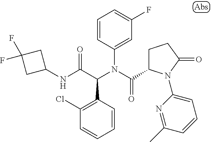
C1=CC(C(C(NC2CC(F)(F)C2)=O)N(C(=O)C2CCC(=O)N2C2=CC=CC(C)=N2)C2=CC(F)=CC=C2)=C(Cl)C=C1
